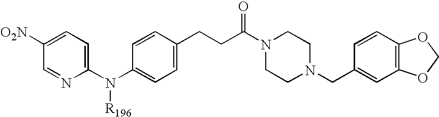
C1(N(C2=CC=C(CCC(N3CCN(CC4=CC5=C(C=C4)OCO5)CC3)=O)C=C2)[R196])=CC=C([O2N])C=N1
